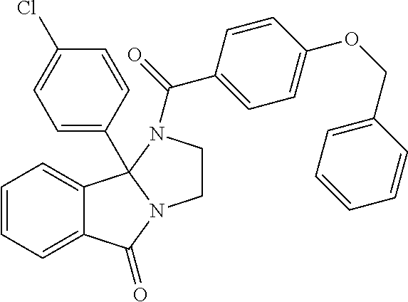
C1=CC=C2C(=C1)C1(C3=CC=C(Cl)C=C3)N(C2=O)CCN1C(C1=CC=C(OCC2=CC=CC=C2)C=C1)=O
